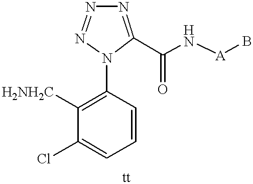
C1=CC=C(Cl)C([H2NH2C])=C1N1C(C(=O)N[A]B)=NN=N1
